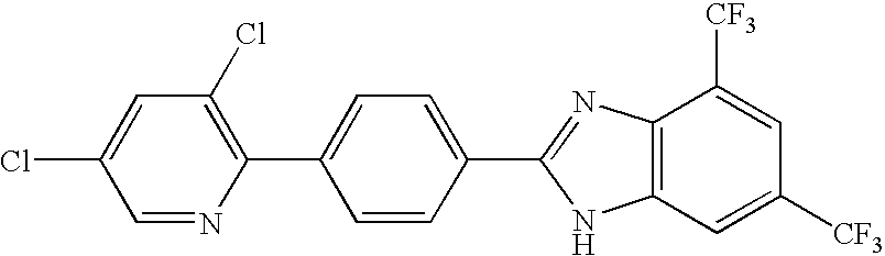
C1(Cl)=C(C2=CC=C(C3=NC4=C(N3)C=C([CF3])C=C4[CF3])C=C2)N=CC(Cl)=C1
